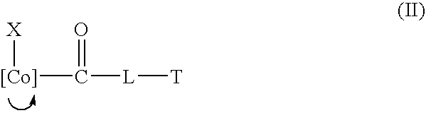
[Co](C(=O)[L][T])[X]
